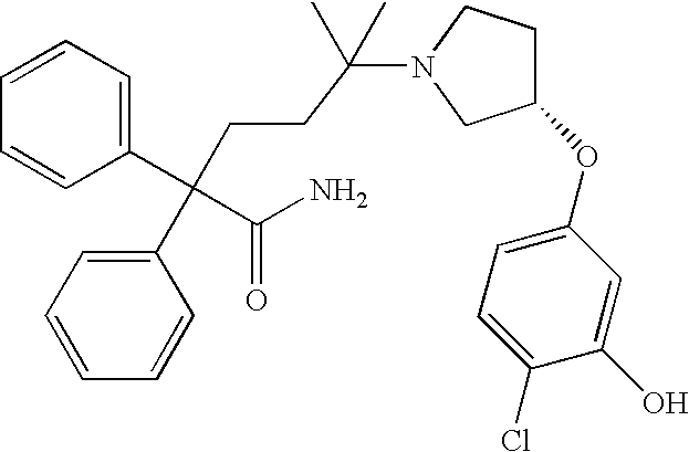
C1=CC=C(C(CCC(N2CC(OC3=CC=C(Cl)C(O)=C3)CC2)(C)C)(C2=CC=CC=C2)C(=O)N)C=C1
